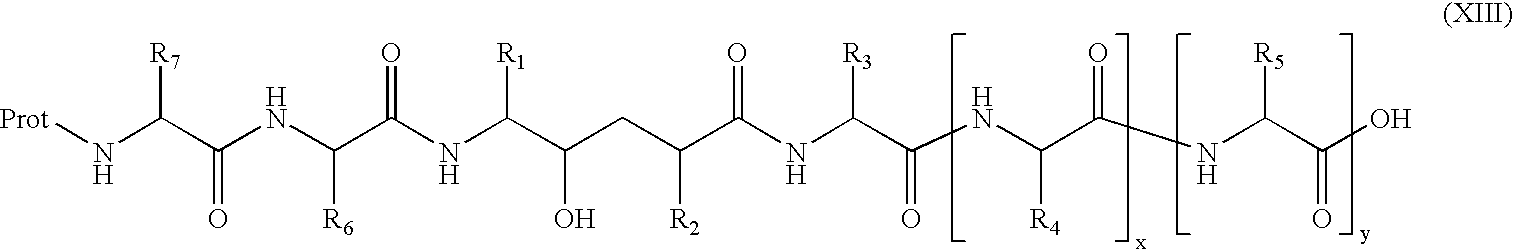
[Prot]NC(C(NC(C(NC(C(CC(C(NC(C(NC(C(NC(C(O)=O)[R5])=O)[R4])=O)[R3])=O)[R2])O)[R1])=O)[R6])=O)[R7]
